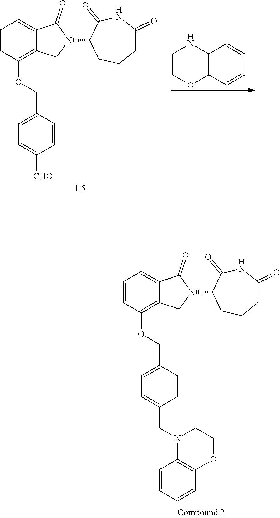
C1COC2=C(N1)C=CC=C2.C1=CC(OCC2=CC=C([CHO])C=C2)=C2C(=C1)C(=O)N(C1CCCC(=O)NC1=O)C2.C1=CC(OCC2=CC=C(CN3C4=C(OCC3)C=CC=C4)C=C2)=C2C(=C1)C(=O)N(C1CCCC(=O)NC1=O)C2
